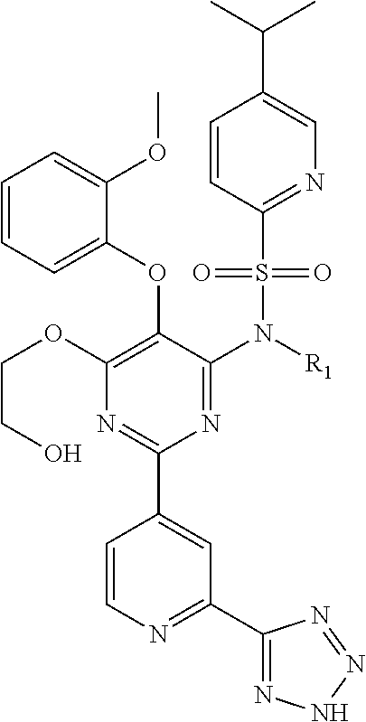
C1=CC(S(N([R1])C2=NC(C3=CC(C4=NNN=N4)=NC=C3)=NC(OCCO)=C2OC2=CC=CC=C2OC)(=O)=O)=NC=C1C(C)C
